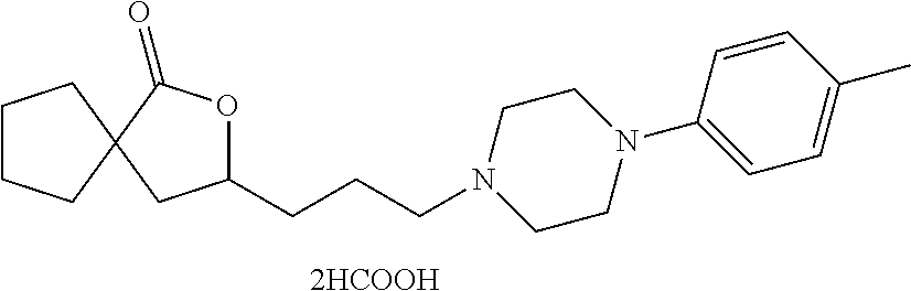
[2HCOOH].C1(CCCN2CCN(C3=CC=C(C)C=C3)CC2)OC(=O)C2(C1)CCCC2
